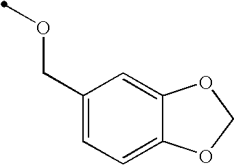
C1(COC)=CC=C2C(=C1)OCO2
